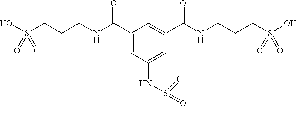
C1(C(NCCCS(O)(=O)=O)=O)=CC(NS(C)(=O)=O)=CC(C(NCCCS(O)(=O)=O)=O)=C1
